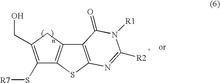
C12=C(SC3=C1CC(CO)=C3S[R7])N=C([R2])N([R1])C2=O
